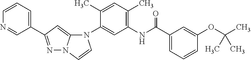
N1=C(C2=CC=CN=C2)C=C2N1C=CN2C1=CC(NC(C2=CC=CC(OC(C)(C)C)=C2)=O)=C(C)C=C1C
